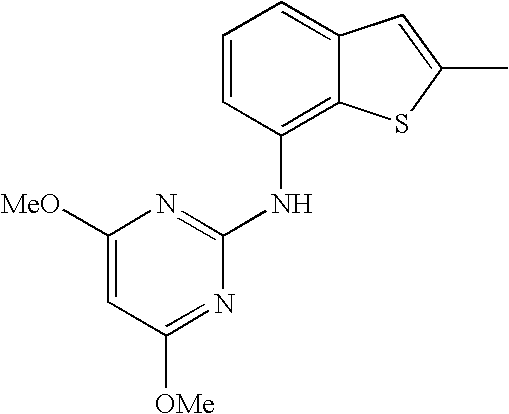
C1=CC(NC2=NC([MeO])=CC([OMe])=N2)=C2C(=C1)C=C(C)S2
